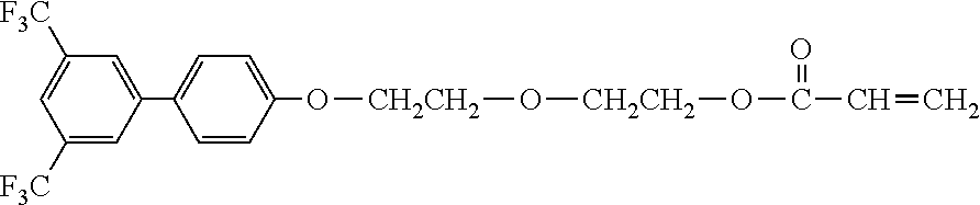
C1([F3C])=CC(C2=CC=C(O[CH2CH2]O[CH2CH2]OC(C=C)=O)C=C2)=CC([F3C])=C1
